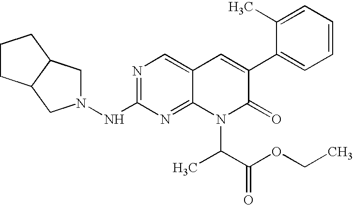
N1=C(NN2CC3C(C2)CCC3)N=C2C(=C1)C=C(C1=CC=CC=C1C)C(=O)N2C(C)C(OCC)=O
